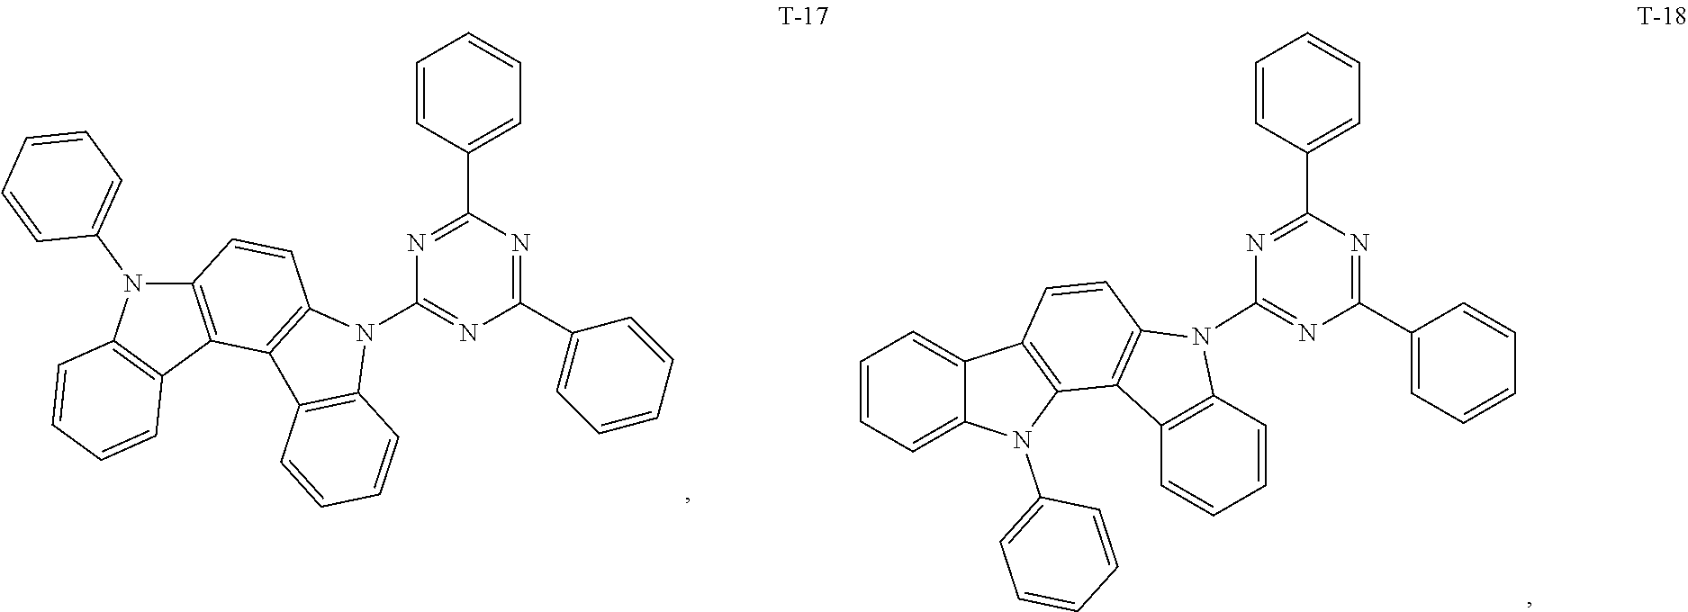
C1=CC(C2=NC(N3C4=C(C5=C3C=CC=C5)C3=C(C=C4)N(C4=CC=CC=C4)C4=C3C=CC=C4)=NC(C3=CC=CC=C3)=N2)=CC=C1.C1=CC=C2C(=C1)C1=C(N2C2=CC=CC=C2)C2=C(C=C1)N(C1=NC(C3=CC=CC=C3)=NC(C3=CC=CC=C3)=N1)C1=C2C=CC=C1
